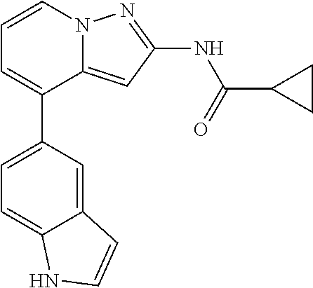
C12=CC(NC(C3CC3)=O)=NN1C=CC=C2C1=CC=C2C(=C1)C=CN2
